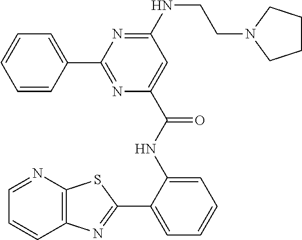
C12=C(N=CC=C1)SC(C1=CC=CC=C1NC(C1=CC(NCCN3CCCC3)=NC(C3=CC=CC=C3)=N1)=O)=N2
